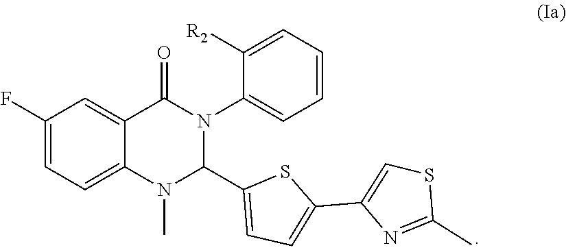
C1(F)=CC=C2C(=C1)C(=O)N(C1=CC=CC=C1[R2])C(C1=CC=C(C3=CSC(C)=N3)S1)N2C
